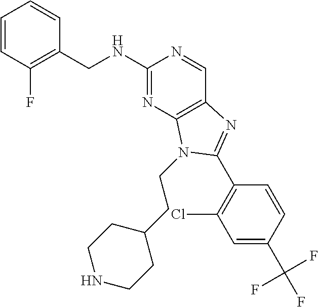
C1=CC(F)=C(CNC2=NC3=C(C=N2)N=C(C2=C(Cl)C=C(C(F)(F)F)C=C2)N3CCC2CCNCC2)C=C1
